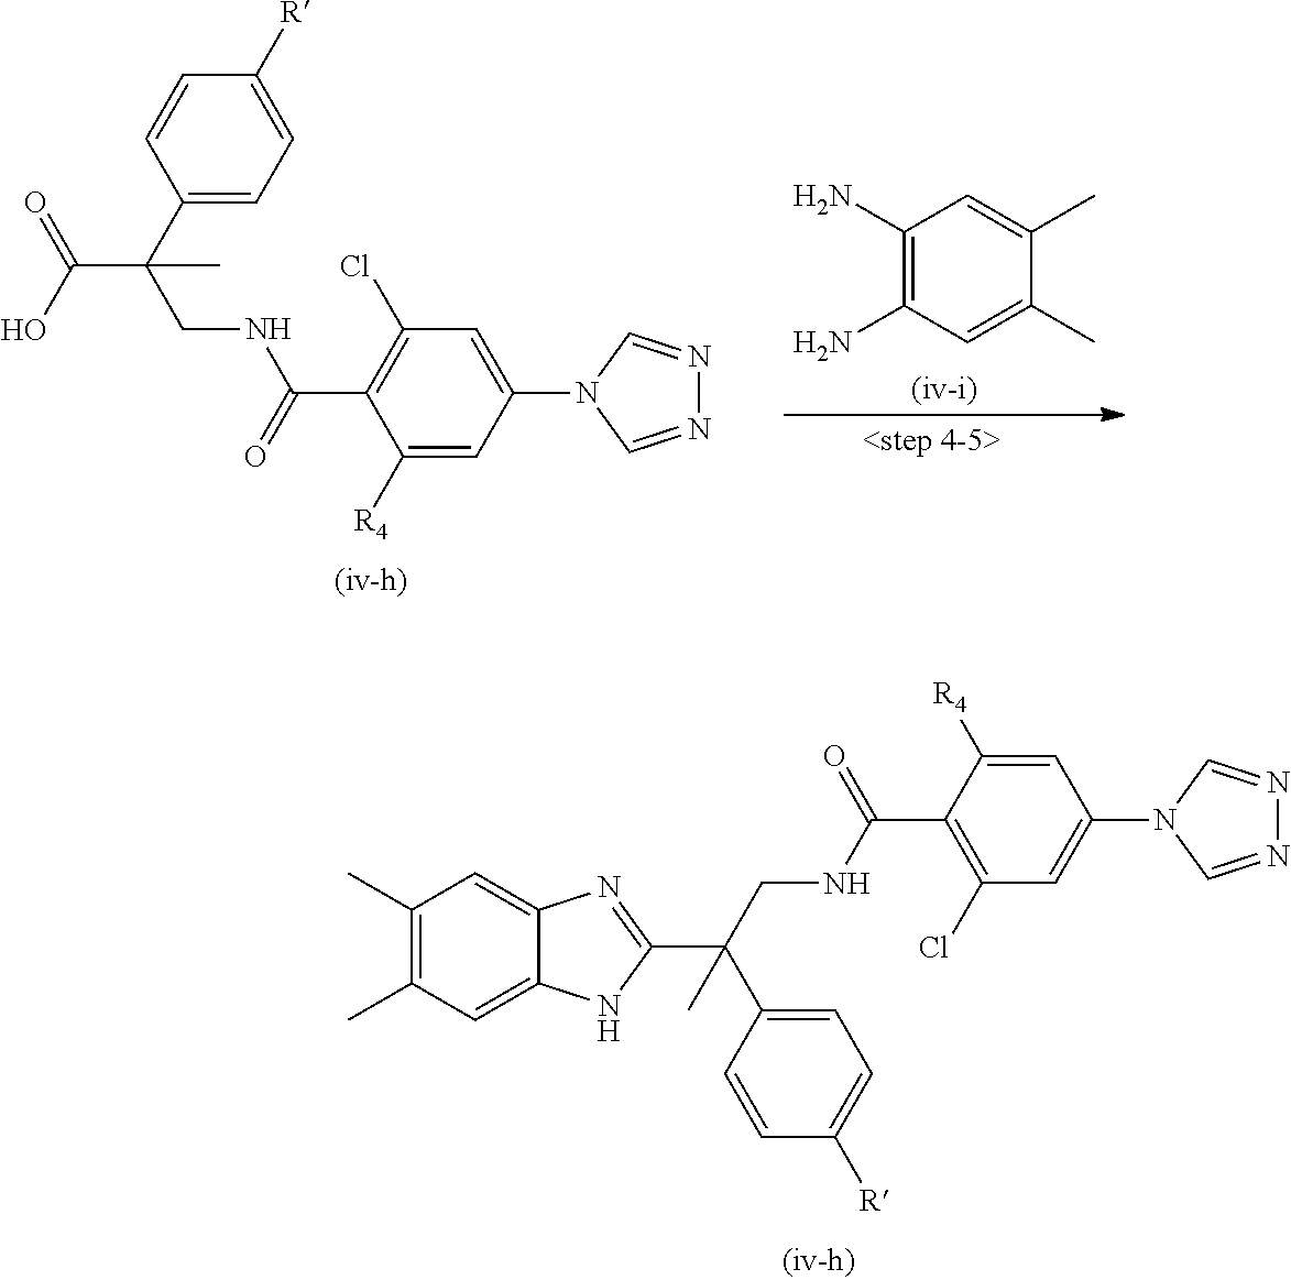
C1([R4])=CC(N2C=NN=C2)=CC(Cl)=C1C(NCC(C1=CC=C([R])C=C1)(C1=NC2=CC(C)=C(C)C=C2N1)C)=O.C1([R4])=CC(N2C=NN=C2)=CC(Cl)=C1C(=O)NCC(C1=CC=C([R])C=C1)(C(=O)O)C.C1(N)=C(N)C=C(C)C(C)=C1
